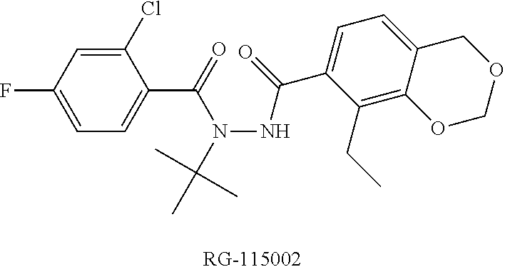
C1=C(F)C=C(Cl)C(C(=O)N(NC(C2=CC=C3C(=C2CC)OCOC3)=O)C(C)(C)C)=C1
